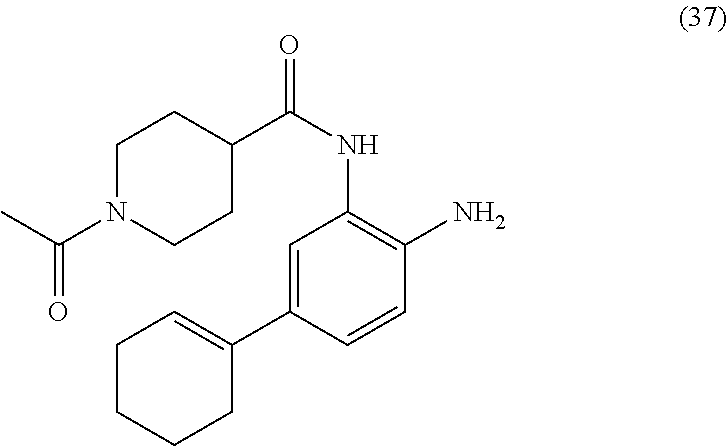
C1=C(C2=CCCCC2)C=CC(N)=C1NC(=O)C1CCN(C(C)=O)CC1
